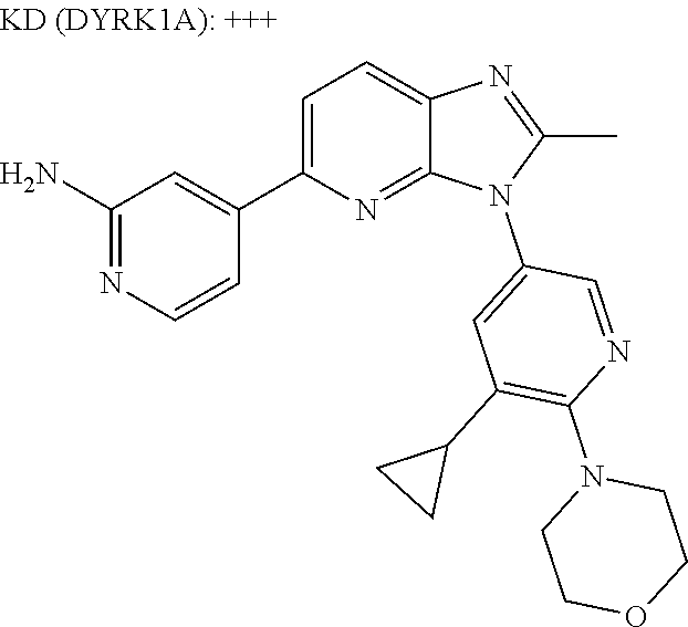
C1(C2=CC=C3N=C(C)N(C4=CC(C5CC5)=C(N5CCOCC5)N=C4)C3=N2)=CC(N)=NC=C1
